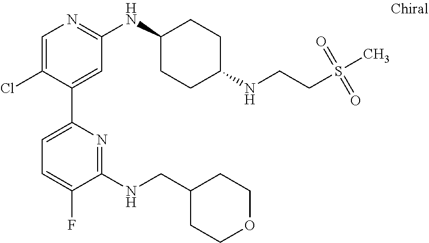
C1=C(Cl)C(C2=CC=C(F)C(NCC3CCOCC3)=N2)=CC(NC2CCC(NCCS(C)(=O)=O)CC2)=N1
